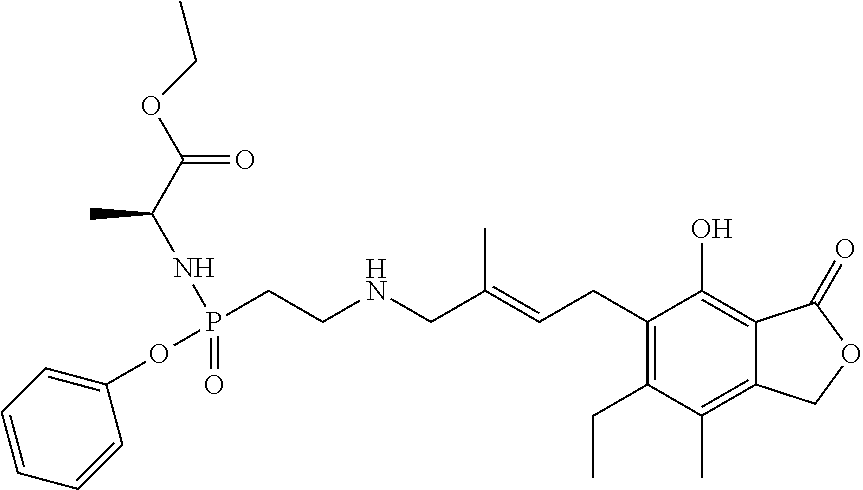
C1(CC=C(CNCCP(=O)(OC2=CC=CC=C2)NC(C(=O)OCC)C)C)=C(CC)C(C)=C2C(=C1O)C(=O)OC2
